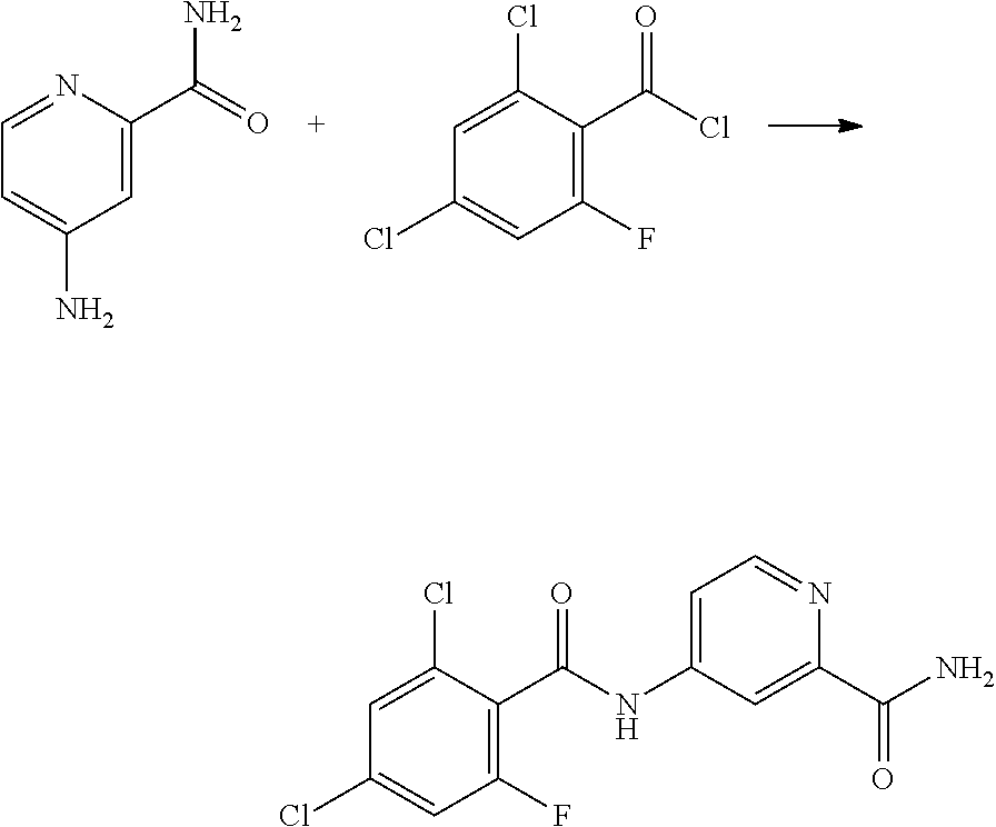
C1=NC(C(=O)N)=CC(N)=C1.C1=C(Cl)C(C(Cl)=O)=C(F)C=C1Cl.C1=C(Cl)C(C(=O)NC2=CC=NC(C(N)=O)=C2)=C(F)C=C1Cl
